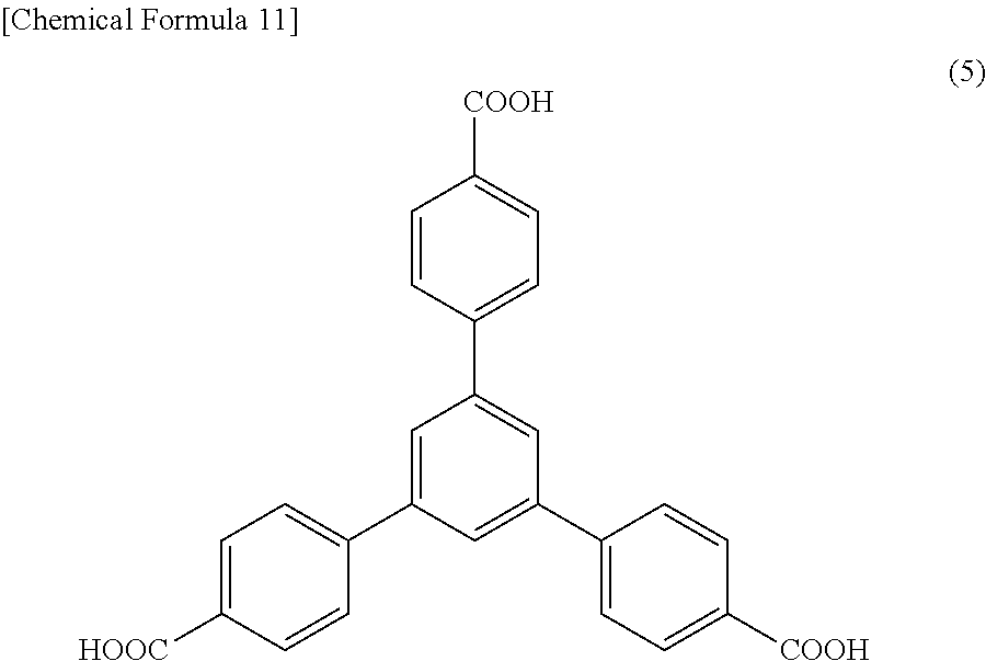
C1=CC(C2=CC(C3=CC=C([COOH])C=C3)=CC(C3=CC=C([HOOC])C=C3)=C2)=CC=C1[COOH]
